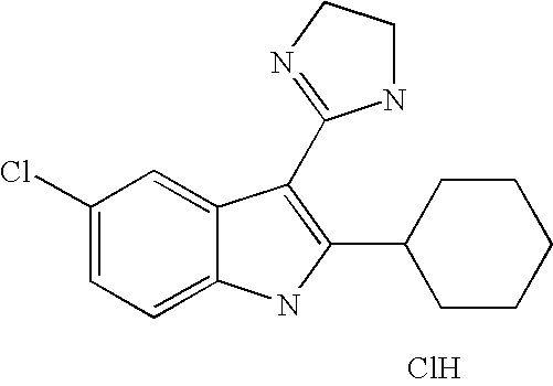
C1=C2C(=CC=C1Cl)NC(C1CCCCC1)=C2C1=NCCN1.Cl
